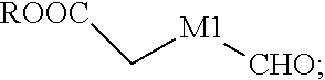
[ROOC]C[M1][CHO]
